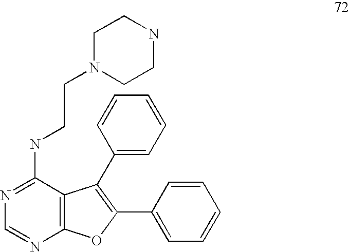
N1=C(NCCN2CCNCC2)C2=C(N=C1)OC(C1=CC=CC=C1)=C2C1=CC=CC=C1
